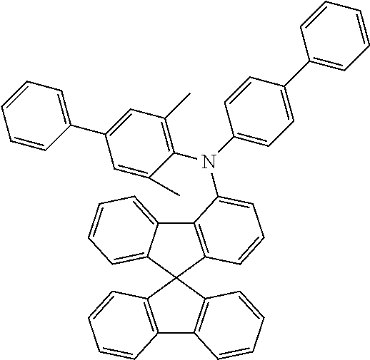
C12=C(C3(C4=CC=CC=C14)C1=C(C4=C3C=CC=C4)C=CC=C1)C=CC=C2N(C1=C(C)C=C(C2=CC=CC=C2)C=C1C)C1=CC=C(C2=CC=CC=C2)C=C1
